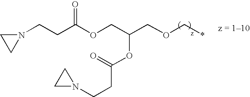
N1(CCC(OCC(COC*)OC(CCN2CC2)=O)=O)CC1
